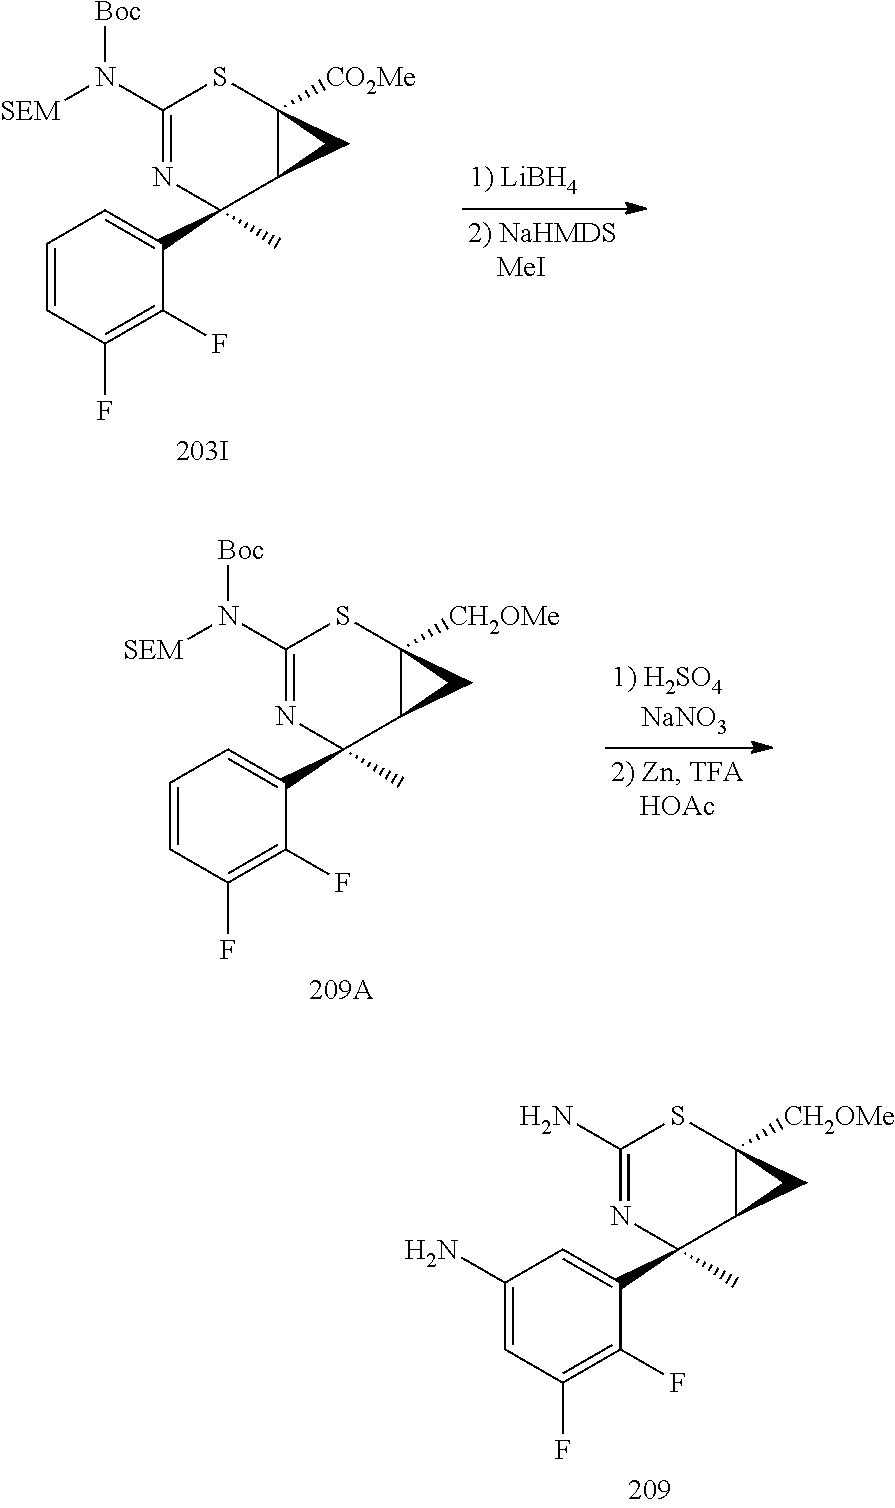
C1(N)=CC(F)=C(F)C(C2(C)C3C([CH2OMe])(SC(N)=N2)C3)=C1.C1=CC(F)=C(F)C(C2(C)C3C([CO2Me])(SC(N([SEM])[Boc])=N2)C3)=C1.C1=CC(F)=C(F)C(C2(C)C3C([CH2OMe])(SC(N([SEM])[Boc])=N2)C3)=C1
